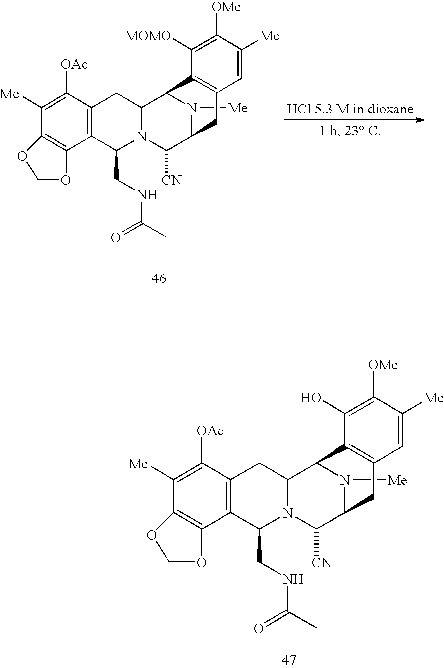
C1([Me])=C([OAc])C2=C(C(CNC(=O)C)N3C(C2)C2C4=C(C=C([Me])C([OMe])=C4O)CC(C3[CN])N2[Me])C2=C1OCO2.C1([Me])=C([OAc])C2=C(C(CNC(=O)C)N3C(C2)C2C4=C(C=C([Me])C([OMe])=C4[MOMO])CC(C3[CN])N2[Me])C2=C1OCO2
